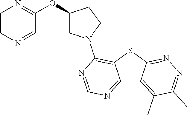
C12=NC=NC(N3CC(OC4=NC=CN=C4)CC3)=C1SC1=NN=C(C)C(C)=C21
